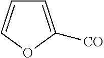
C1=C([CO])OC=C1
